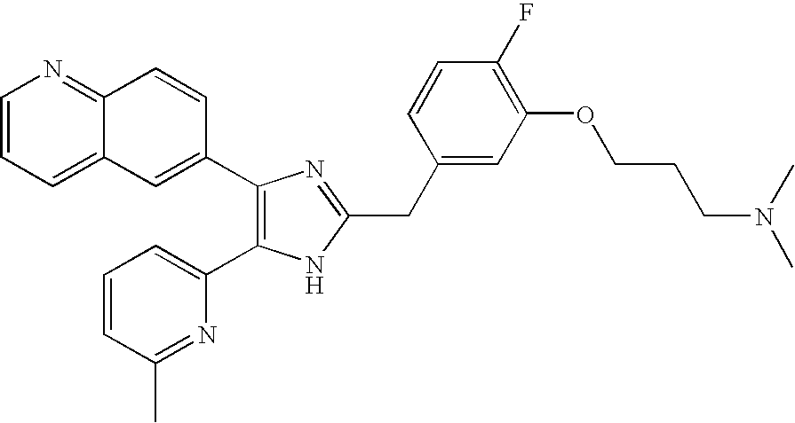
C1=CC=C2C(=N1)C=CC(C1=C(C3=CC=CC(C)=N3)NC(CC3=CC(OCCCN(C)C)=C(F)C=C3)=N1)=C2
